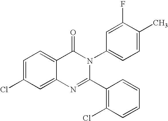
C1=C(Cl)C=C2C(=C1)C(=O)N(C1=CC=C(C)C(F)=C1)C(C1=C(Cl)C=CC=C1)=N2
